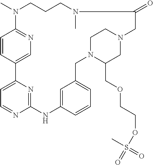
C1=CC2=CN=C1N(C)CCCN(C)C(=O)CN1CC(COCCOS(=O)(C)=O)N(CC3=CC=CC(=C3)NC3=NC2=CC=N3)CC1
